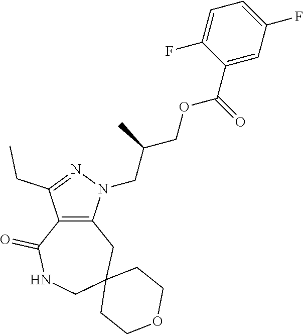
C12=C(N(CC(COC(C3=CC(F)=CC=C3F)=O)C)N=C1CC)CC1(CNC2=O)CCOCC1
